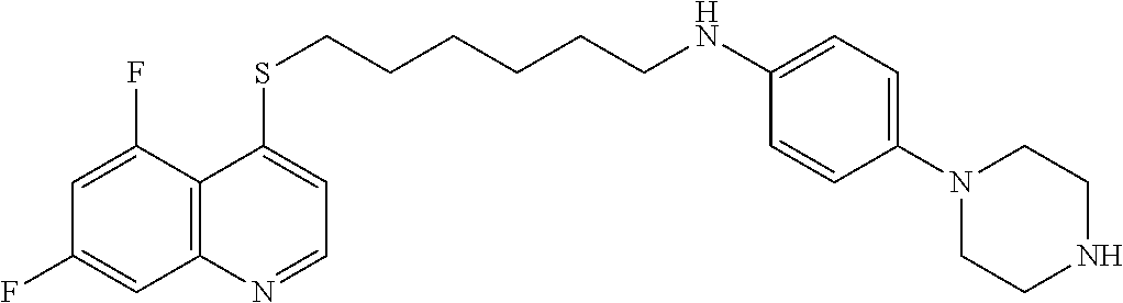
C12=C(C(F)=CC(F)=C1)C(SCCCCCCNC1=CC=C(N3CCNCC3)C=C1)=CC=N2
